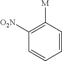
C1([O2N])=C([M])C=CC=C1
